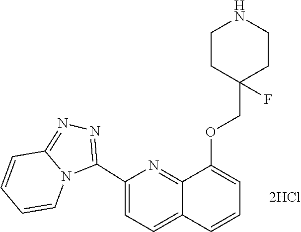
C12=NN=C(C3=CC=C4C(=N3)C(OCC3(F)CCNCC3)=CC=C4)N1C=CC=C2
